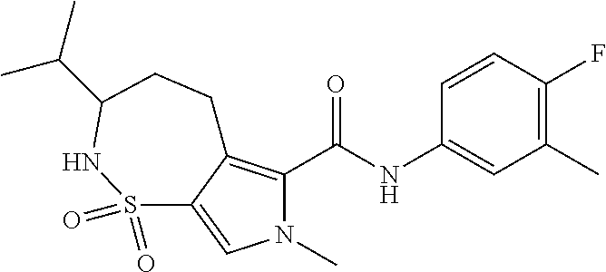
C1=CC(F)=C(C)C=C1NC(C1=C2C(=CN1C)S(=O)(=O)NC(C(C)C)CC2)=O
